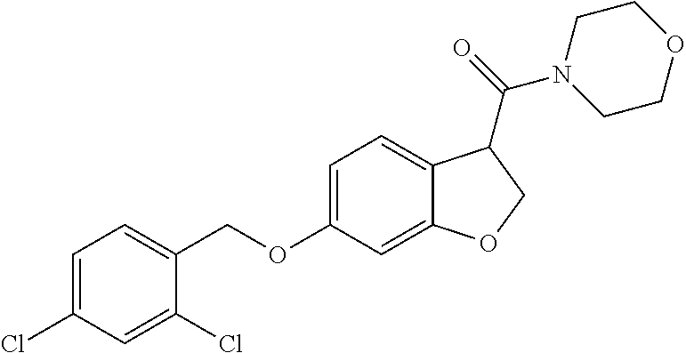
C1=C(Cl)C=C(Cl)C(COC2=CC=C3C(=C2)OCC3C(N2CCOCC2)=O)=C1
